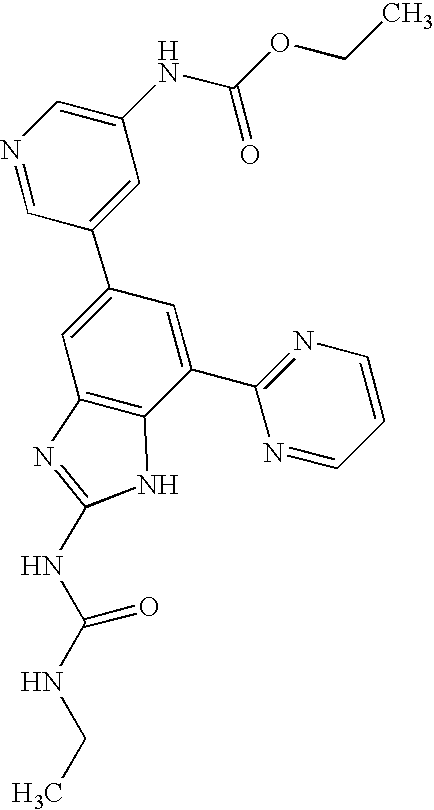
N1=CC(C2=CC3=C(C(C4=NC=CC=N4)=C2)NC(NC(NCC)=O)=N3)=CC(NC(OCC)=O)=C1
